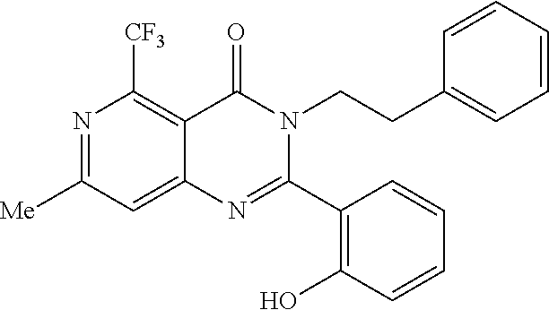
N1=C([Me])C=C2C(=C1[CF3])C(=O)N(CCC1=CC=CC=C1)C(C1=C(O)C=CC=C1)=N2
